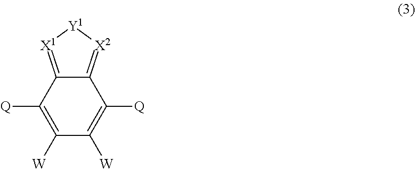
C1([W])=C([Q])C2=[X1][Y1][X2]=C2C([Q])=C1[W]
